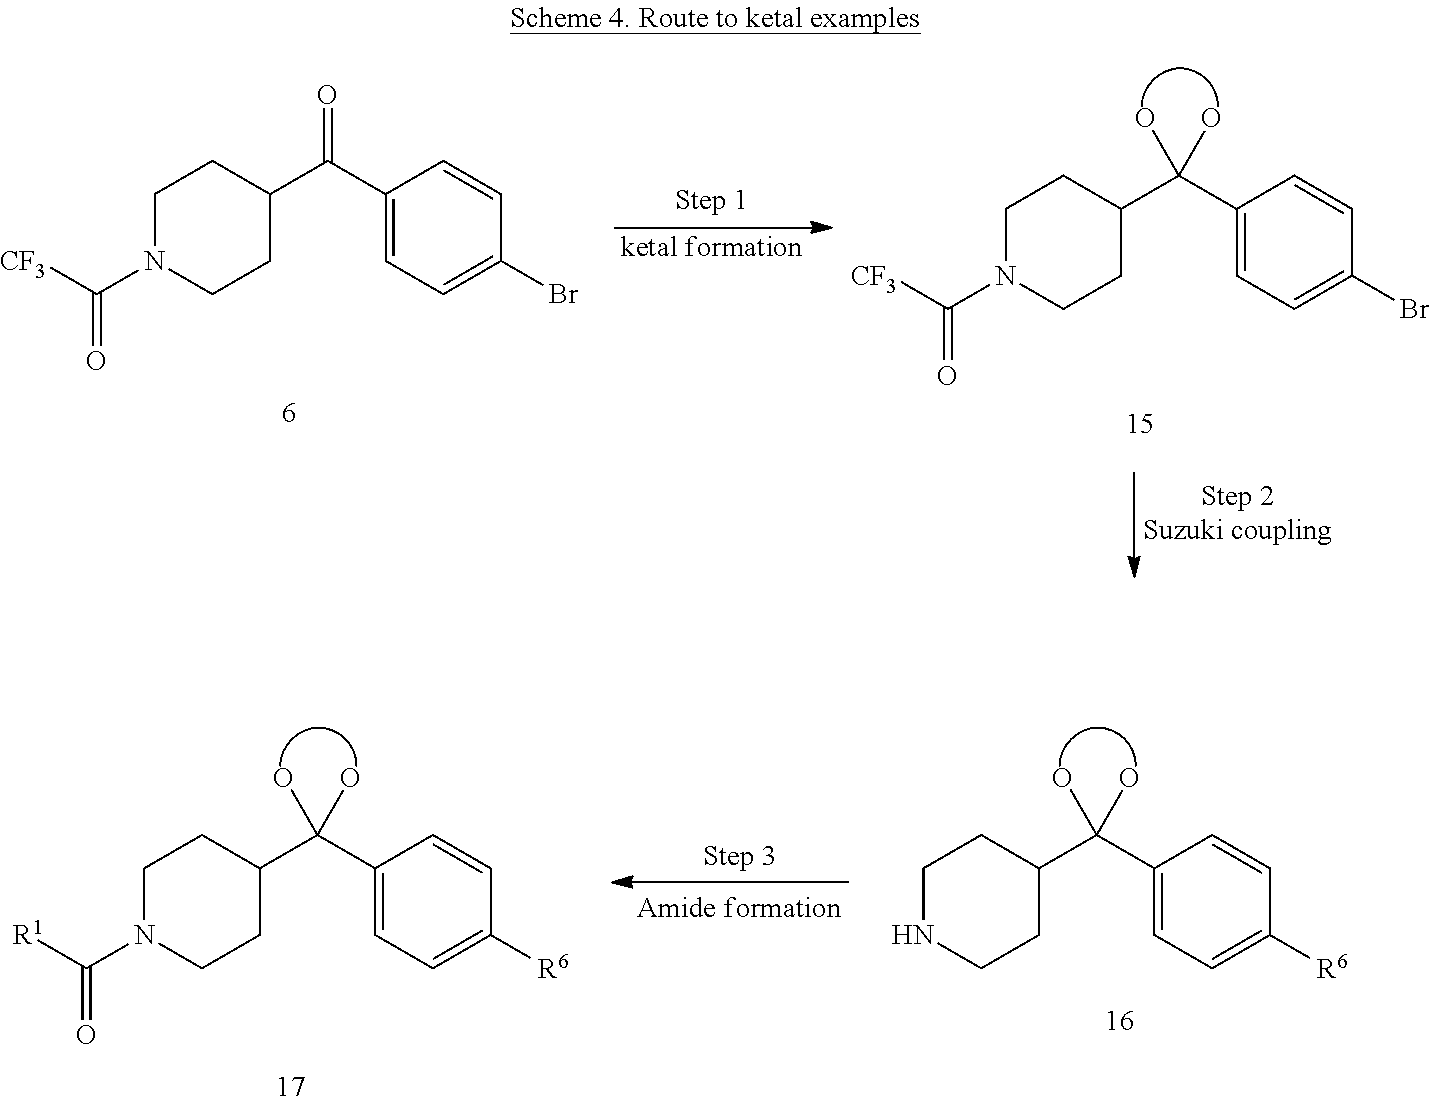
C1N(C([CF3])=O)CCC(C(C2=CC=C(Br)C=C2)=O)C1.C1N(C([CF3])=O)CCC(C(C2=CC=C(Br)C=C2)(O)O)C1.[ketal formation].C1N(C([R1])=O)CCC(C(C2=CC=C([R6])C=C2)(O)O)C1.C1NCCC(C(C2=CC=C([R6])C=C2)(O)O)C1
